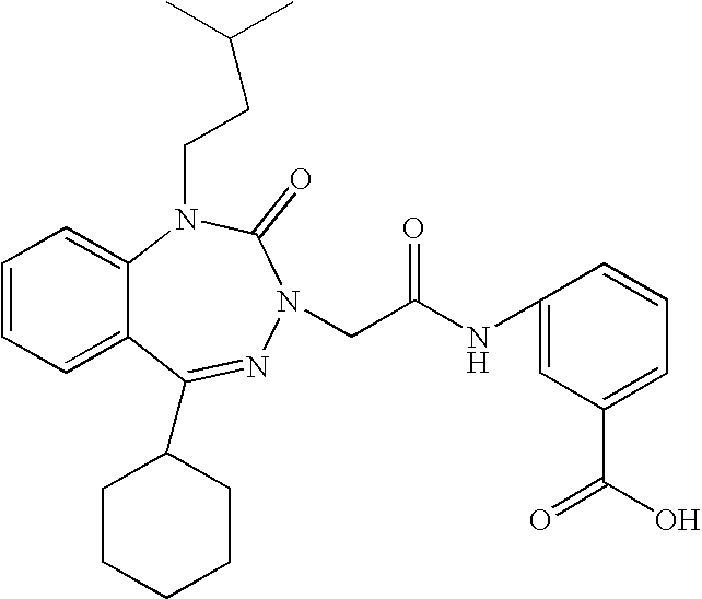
C1=CC=C2C(=C1)N(CCC(C)C)C(=O)N(CC(NC1=CC(C(O)=O)=CC=C1)=O)N=C2C1CCCCC1
